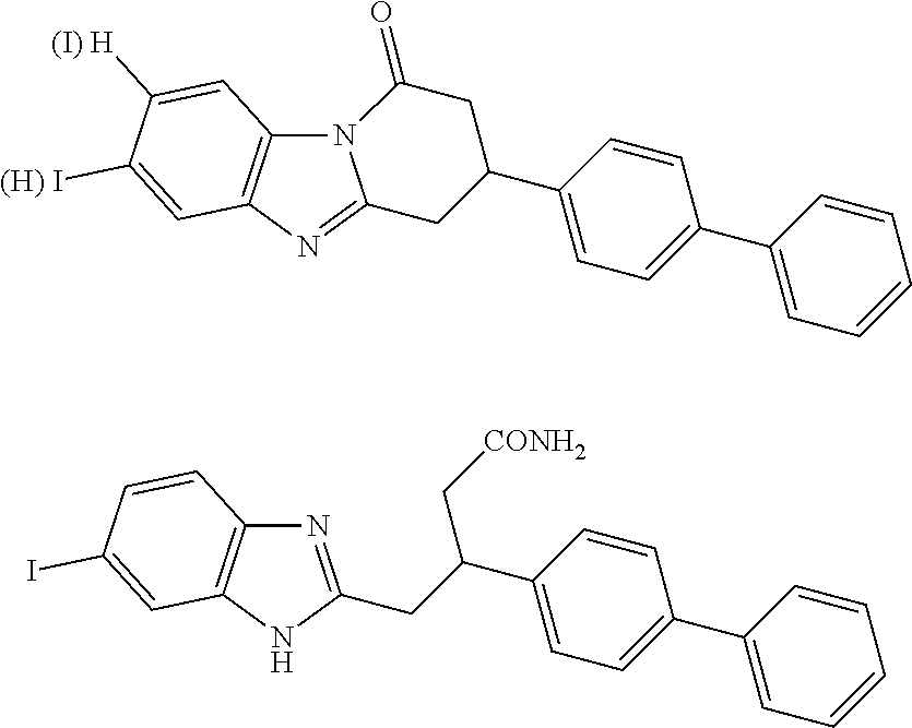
N1=C(CC(C2=CC=C(C3=CC=CC=C3)C=C2)C[CONH2])NC2=C1C=CC(I)=C2.N12C3=C(N=C1CC(C1=CC=C(C4=CC=CC=C4)C=C1)CC2=O)C=C([(H) I])C([(I) H])=C3
